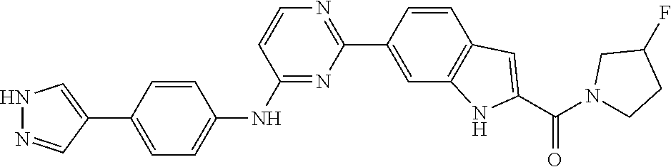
N1=C(NC2=CC=C(C3=CNN=C3)C=C2)C=CN=C1C1=CC2=C(C=C1)C=C(C(N1CCC(F)C1)=O)N2
